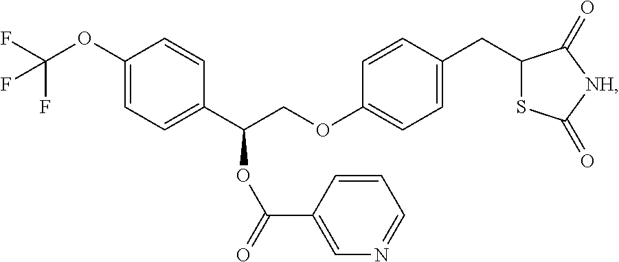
C1(OC(F)(F)F)=CC=C(C(COC2=CC=C(CC3SC(=O)[NH]C3=O)C=C2)OC(C2=CN=CC=C2)=O)C=C1
